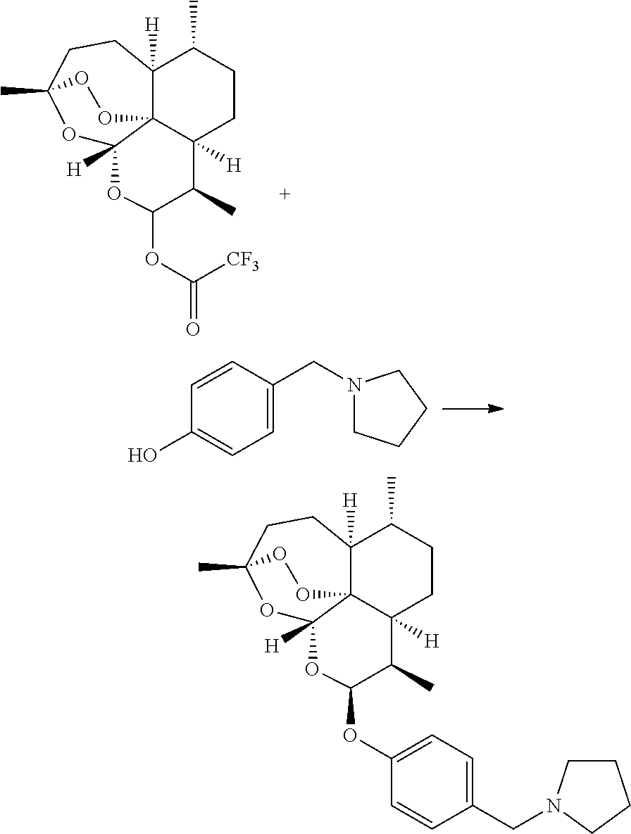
O1C2([H])C34C([H])(CCC1(C)OO3)C(C)CCC4([H])C(C)C(OC(=O)[CF3])O2.C1=CC(O)=CC=C1CN1CCCC1.O1C2([H])C34C([H])(CCC1(C)OO3)C(C)CCC4([H])C(C)C(OC1=CC=C(CN3CCCC3)C=C1)O2
